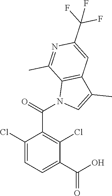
C1(Cl)=CC=C(C(=O)O)C(Cl)=C1C(N1C=C(C)C2=C1C(C)=NC(C(F)(F)F)=C2)=O
